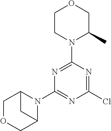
C1CN(C2=NC(N3C4COCC3C4)=NC(Cl)=N2)C(C)CO1
